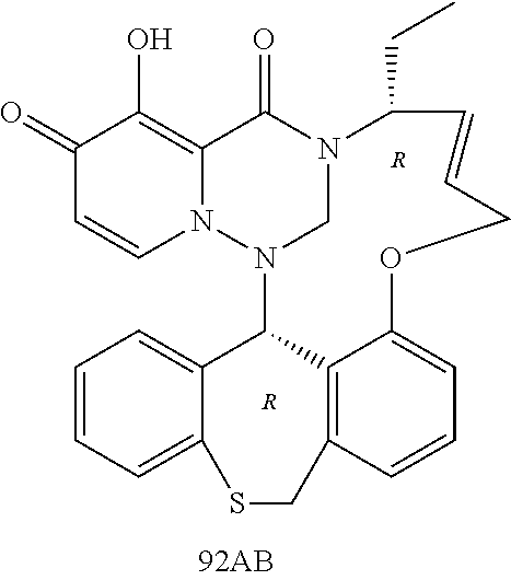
C1(=O)C=CN2C(=C1O)C(=O)N1CN2C2C3=C(C=CC=C3OCC=CC1CC)CSC1=CC=CC=C21.[R].[R]
